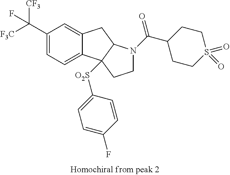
C1(C([CF3])([F3C])F)=CC=C2C(=C1)CC1C2([O2S]C2=CC=C(F)C=C2)CCN1C(C1CCS(=O)(=O)CC1)=O
